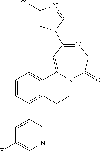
C1(Cl)=CN(C2=NCC(=O)N3CCC4=C(C5=CC(F)=CN=C5)C=CC=C4C3=C2)C=N1
